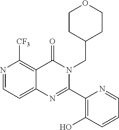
N1=CC=C2C(=C1[CF3])C(=O)N(CC1CCOCC1)C(C1=C(O)C=CC=N1)=N2
